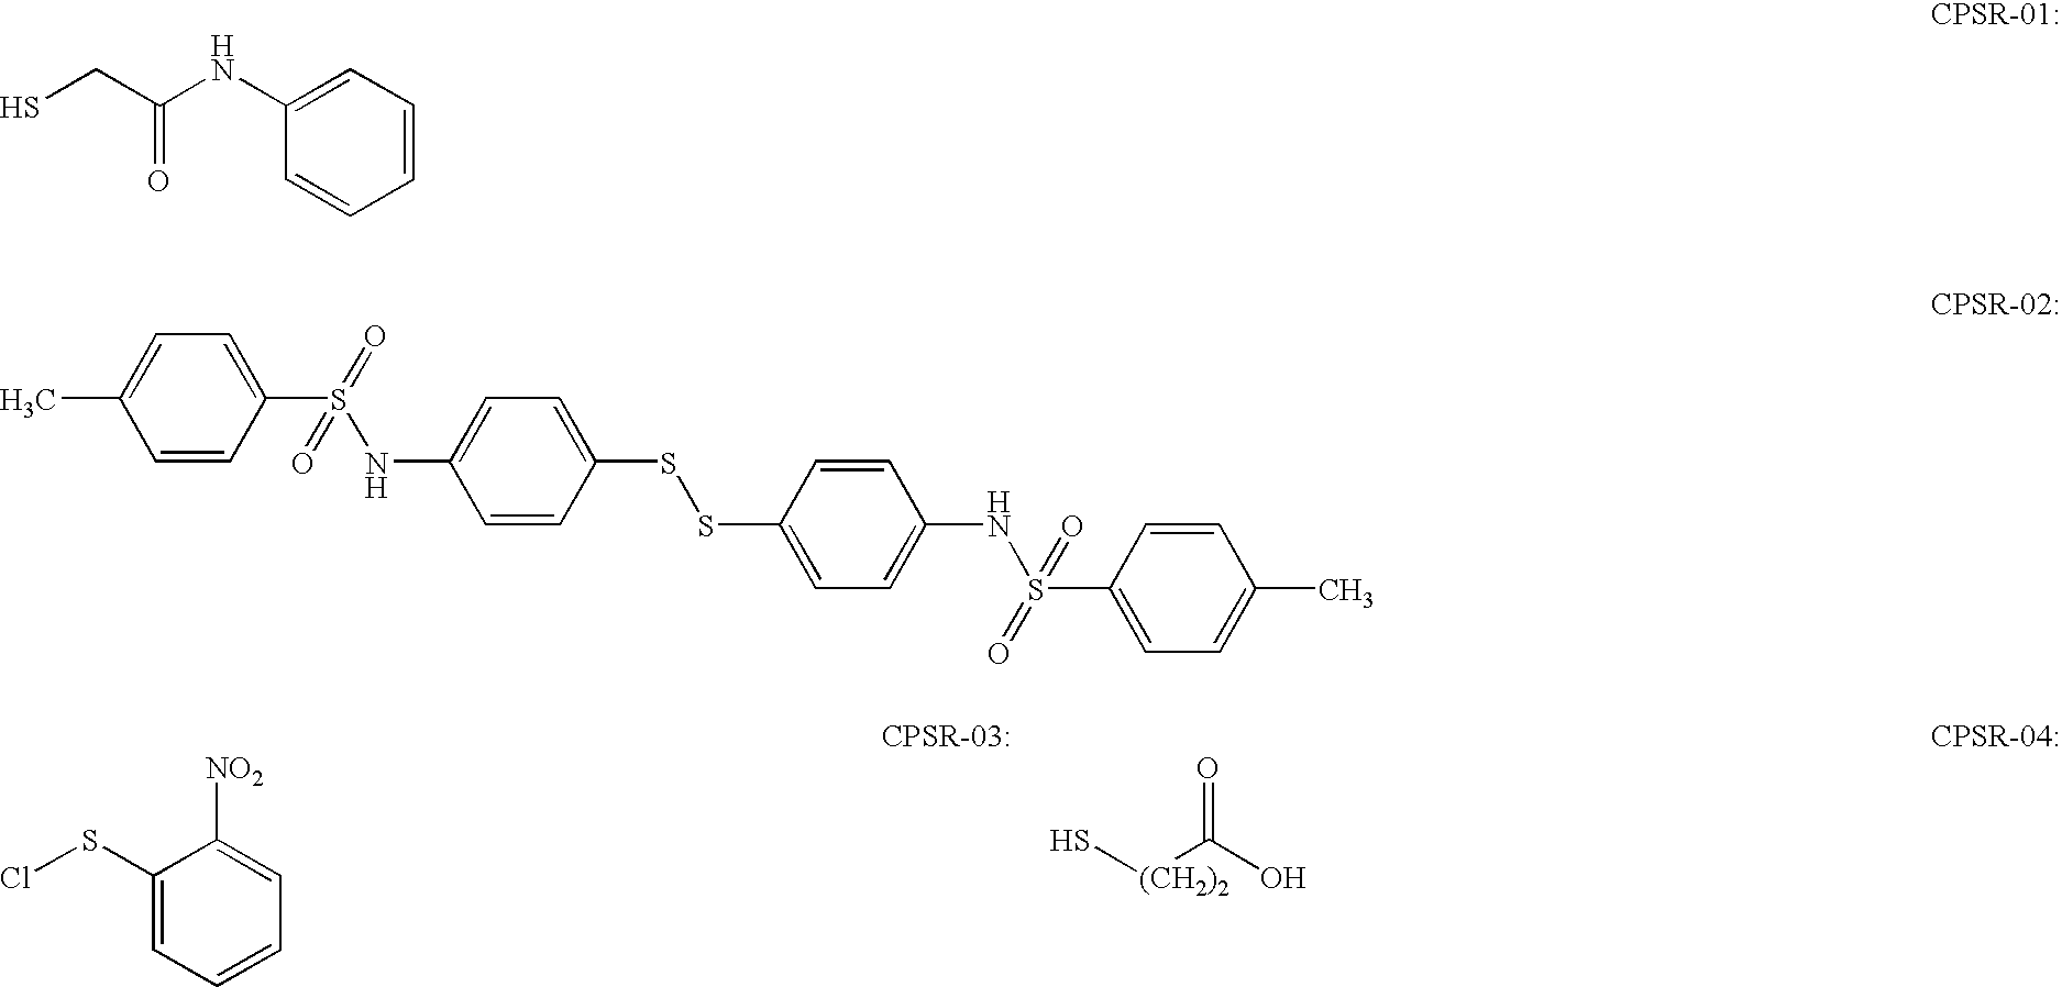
[(CH2)2](C(O)=O)S.C1(NC(CS)=O)=CC=CC=C1.C1=CC(S(NC2=CC=C(SSC3=CC=C(NS(C4=CC=C(C)C=C4)(=O)=O)C=C3)C=C2)(=O)=O)=CC=C1C.C1(SCl)=CC=CC=C1[NO2]
